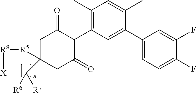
C1C2(CC(=O)C(C3=C(C)C=C(C)C(C4=CC=C(F)C(F)=C4)=C3)C1=O)[R5][R8][X]C2([R6])[R7]
